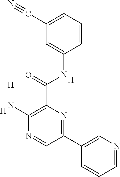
C1=NC=C(C2=NC(C(=O)NC3=CC(C#N)=CC=C3)=C(N[H])N=C2)C=C1.[H].[H]
